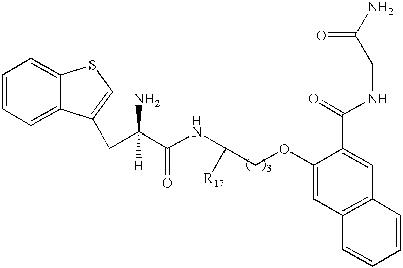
C1=CC=C2C(=C1)SC=C2CC(C(NC([R17])COC1=CC2=C(C=C1C(=O)NCC(=O)N)C=CC=C2)=O)(N)[H]
